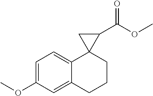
C1(OC)=CC=C2C(=C1)CCCC21C(C(OC)=O)C1
